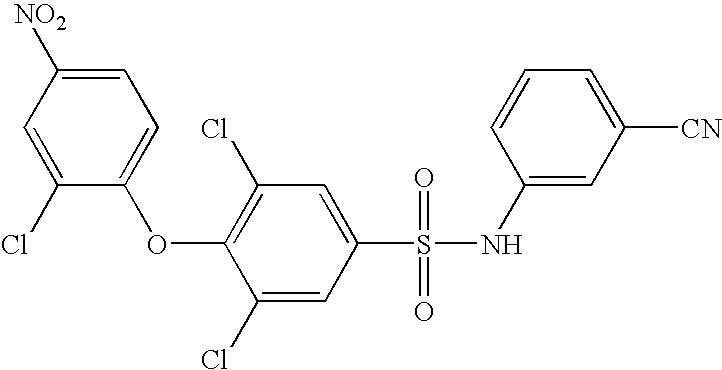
[NO2]C1=CC=C(OC2=C(Cl)C=C(S(=O)(=O)NC3=CC([CN])=CC=C3)C=C2Cl)C(Cl)=C1
